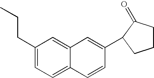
C1(CCC)=CC=C2C(=C1)C=C(C1C(=O)CCC1)C=C2
